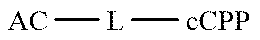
[AC][L][cCPP]
